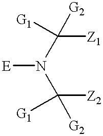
C([Z1])([G1])([G2])N(C([Z2])([G1])[G2])[E]
